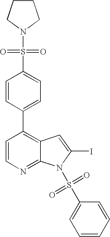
C1=CC(C2=C3C(=NC=C2)N(S(C2=CC=CC=C2)(=O)=O)C(I)=C3)=CC=C1S(N1CCCC1)(=O)=O
